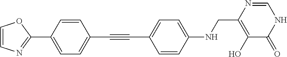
C(#CC1=CC=C(C2=NC=CO2)C=C1)C1=CC=C(NCC2=C(O)C(=O)NC=N2)C=C1
